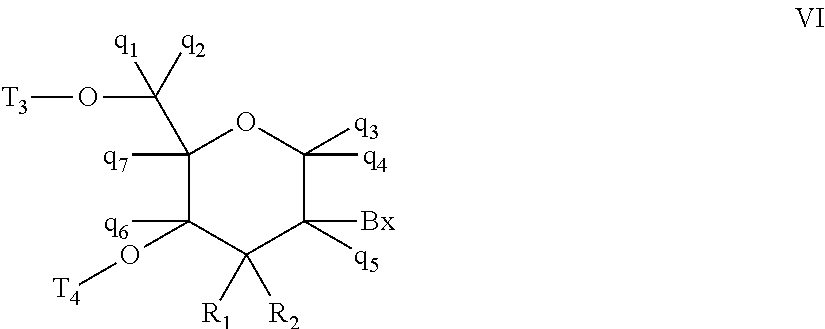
C1(C([q2])(O[T3])[q1])([q7])C(O[T4])([q6])C([R1])([R2])C([q5])([Bx])C([q3])([q4])O1
